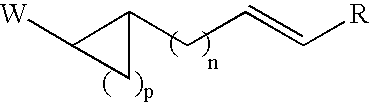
[W]C1C(CC=C[R])C1
